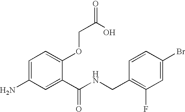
C1=C(N)C=C(C(NCC2=C(F)C=C(Br)C=C2)=O)C(OCC(O)=O)=C1
